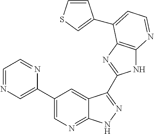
C1(C2=CN=CC=N2)=CN=C2C(=C1)C(C1=NC3=C(N1)N=CC=C3C1=CSC=C1)=NN2
